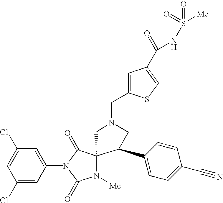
C1=C(Cl)C=C(N2C(=O)C3(N([Me])C2=O)CN(CC2=CC(C(=O)NS(=O)([Me])=O)=CS2)CC3C2=CC=C(C#N)C=C2)C=C1Cl
